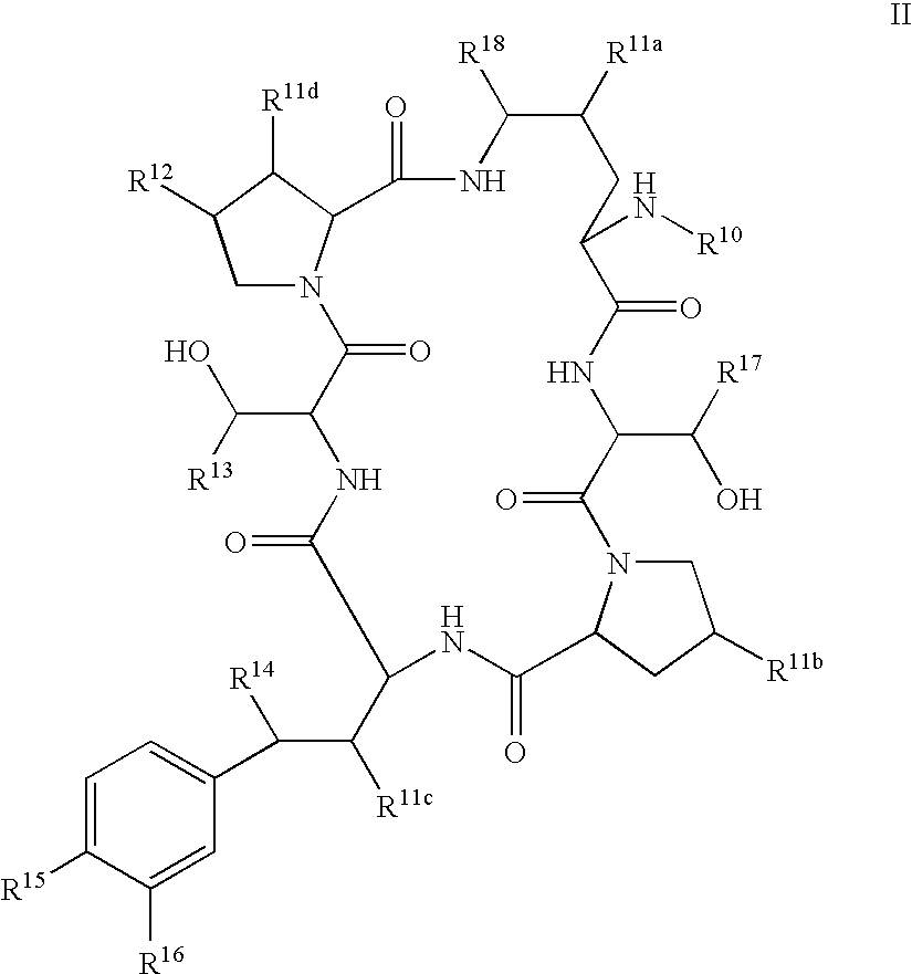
C1N2C(=O)C(C([R13])O)NC(=O)C(C([R11c])C(C3=CC=C([R15])C([R16])=C3)[R14])NC(=O)C3N(C(=O)C(C(O)[R17])NC(=O)C(N[R10])CC([R11a])C([R18])NC(=O)C2C([R11d])C1[R12])CC([R11b])C3
